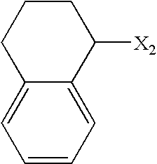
C1=CC=C2C(=C1)CCCC2[X2]
